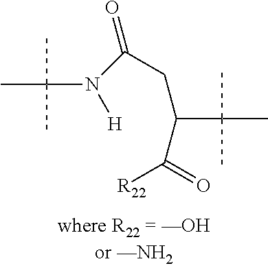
C(N([H])C(CC(C(=O)[R22])C(C)(C)C)=O)(C)(C)C
